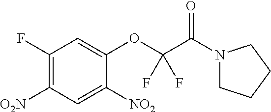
C1(F)=C([O2N])C=C([NO2])C(OC(C(=O)N2CCCC2)(F)F)=C1
